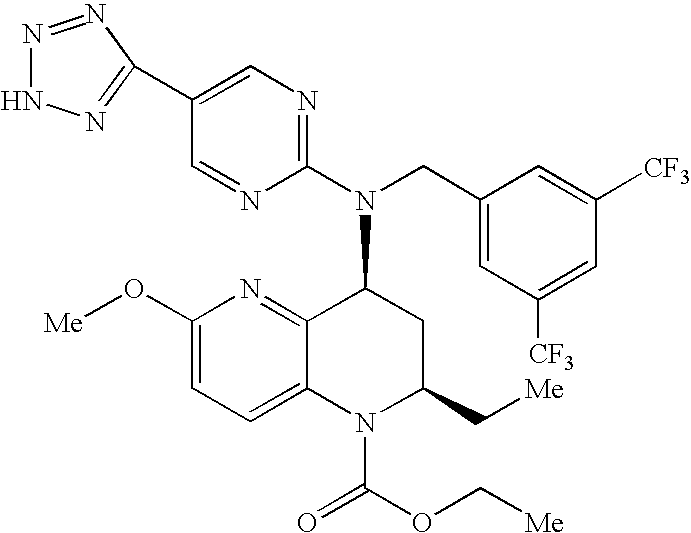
C1(C2=NNN=N2)=CN=C(N(CC2=CC([CF3])=CC([CF3])=C2)C2C3=NC(O[Me])=CC=C3N(C(=O)OC[Me])C(C[Me])C2)N=C1
